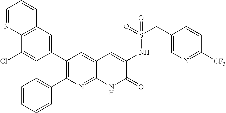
C12=C(C=C(C3=C(C4=CC=CC=C4)N=C4C(=C3)C=C(NS(CC3=CN=C([CF3])C=C3)(=O)=O)C(=O)N4)C=C1Cl)C=CC=N2
